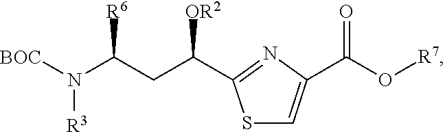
N([R3])([BOC])C(CC(C1=NC(C(O[R7])=O)=CS1)[OR2])[R6]
